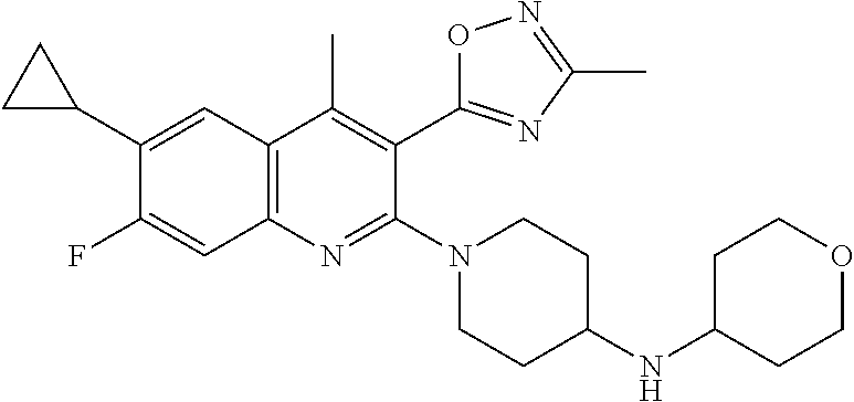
C1(C2CC2)=CC2=C(N=C(N3CCC(NC4CCOCC4)CC3)C(C3=NC(C)=NO3)=C2C)C=C1F
